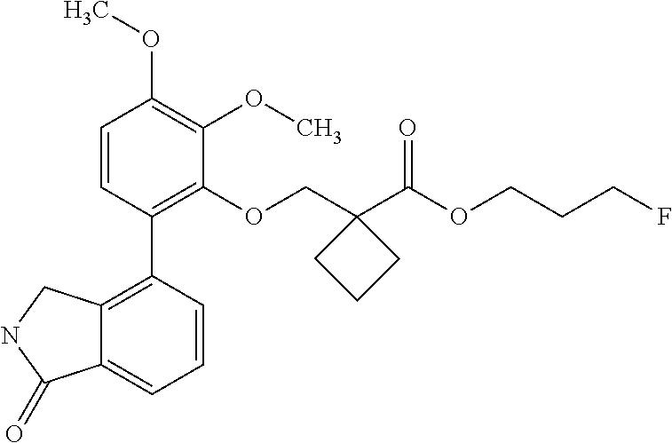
C1=CC(C2=C3C(=CC=C2)C(=O)NC3)=C(OCC2(C(OCCCF)=O)CCC2)C(OC)=C1OC
